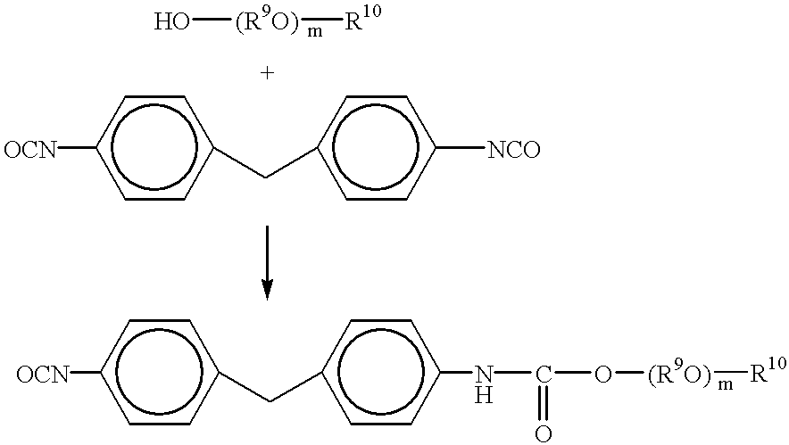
O[(R9O)][R10].c1c([OCN])ccc(Cc2ccc([NCO])cc2)c1.c1c([OCN])ccc(Cc2ccc(NC(=O)O[(R9O)][R10])cc2)c1
